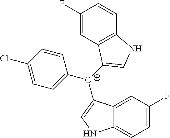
C1([C+](C2=CNC3=CC=C(F)C=C32)C2=CNC3=C2C=C(F)C=C3)=CC=C(Cl)C=C1
